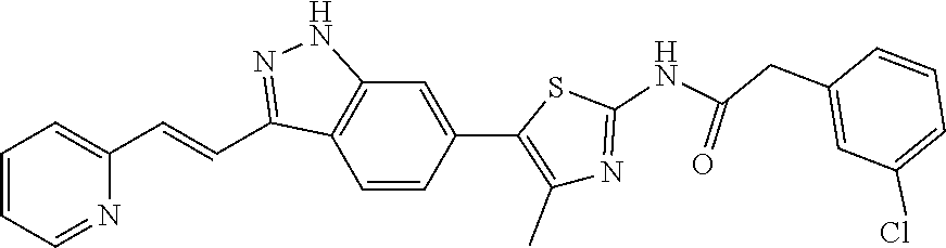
C1=CC=NC(C=CC2=NNC3=C2C=CC(C2=C(C)N=C(NC(=O)CC4=CC(Cl)=CC=C4)S2)=C3)=C1
